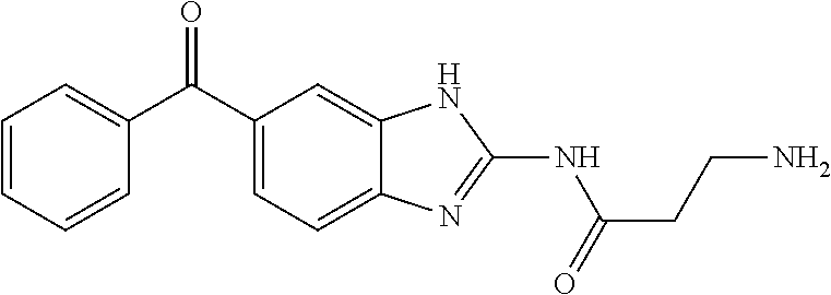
C1=CC=CC(C(C2=CC=C3C(=C2)NC(NC(CCN)=O)=N3)=O)=C1
